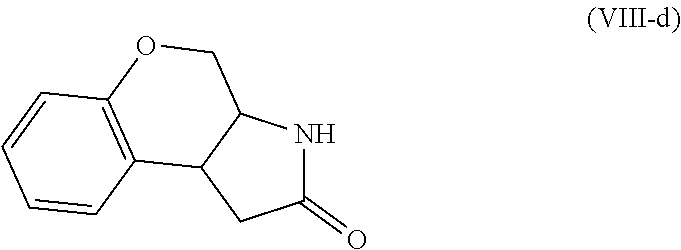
C1(=O)NC2C(C1)C1=C(OC2)C=CC=C1
